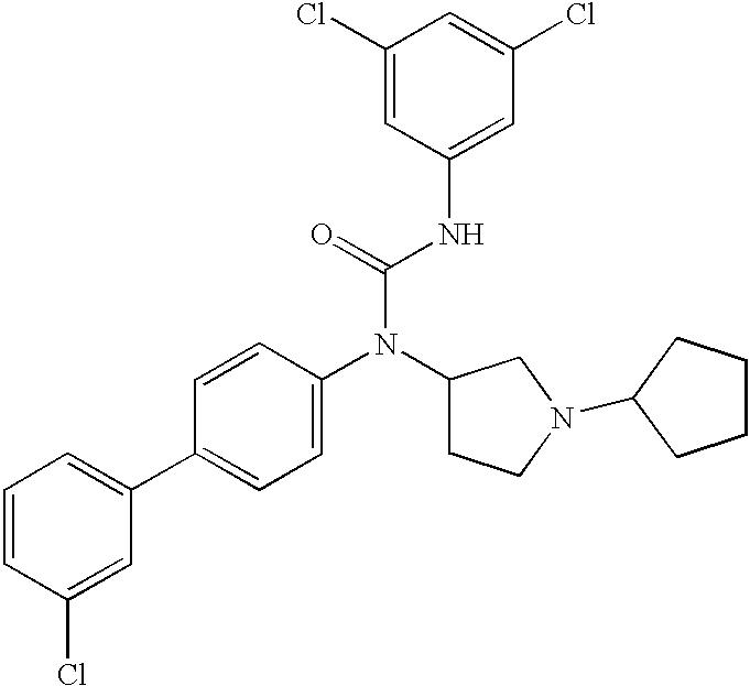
C1=CC(Cl)=CC(C2=CC=C(N(C3CCN(C4CCCC4)C3)C(=O)NC3=CC(Cl)=CC(Cl)=C3)C=C2)=C1
